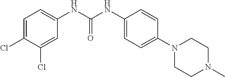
C1(NC(NC2=CC=C(Cl)C(Cl)=C2)=O)=CC=C(N2CCN(C)CC2)C=C1
